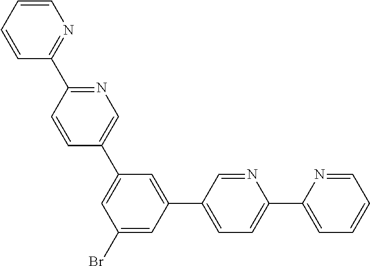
C1=CC=CN=C1C1=NC=C(C2=CC(Br)=CC(C3=CC=C(C4=CC=CC=N4)N=C3)=C2)C=C1
